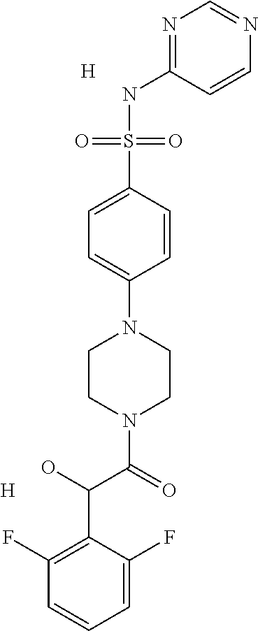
N1=C(NS(C2=CC=C(N3CCN(C(C(O)C4=C(F)C=CC=C4F)=O)CC3)C=C2)(=O)=O)C=CN=C1.[H].[H]
